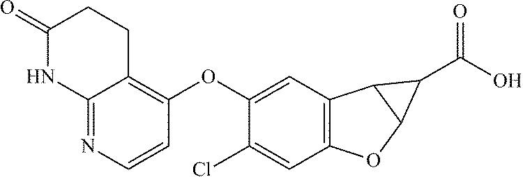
C12=C(C=C(OC3=C4C(=NC=C3)NC(=O)CC4)C(Cl)=C1)C1C(O2)C1C(O)=O
